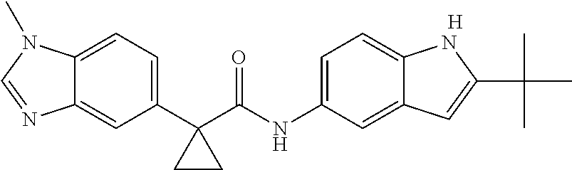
C1(C2(C(NC3=CC=C4C(=C3)C=C(C(C)(C)C)N4)=O)CC2)=CC=C2C(=C1)N=CN2C.[H]
